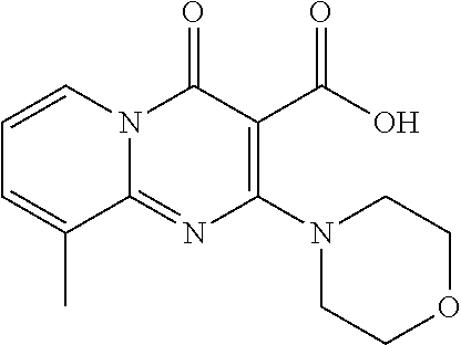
C1=CN2C(=NC(N3CCOCC3)=C(C(O)=O)C2=O)C(C)=C1
